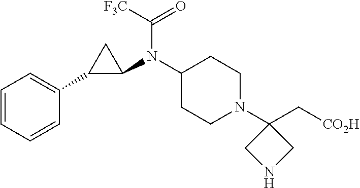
C([CO2H])C1(N2CCC(N(C3C(C4=CC=CC=C4)C3)C(=O)[F3C])CC2)CNC1
